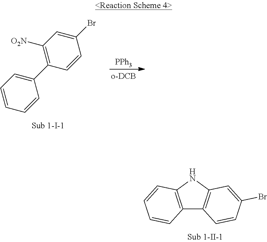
C12=C(NC3=C1C=CC(Br)=C3)C=CC=C2.C1=CC=CC(C2=C([O2N])C=C(Br)C=C2)=C1.[PPh3]
